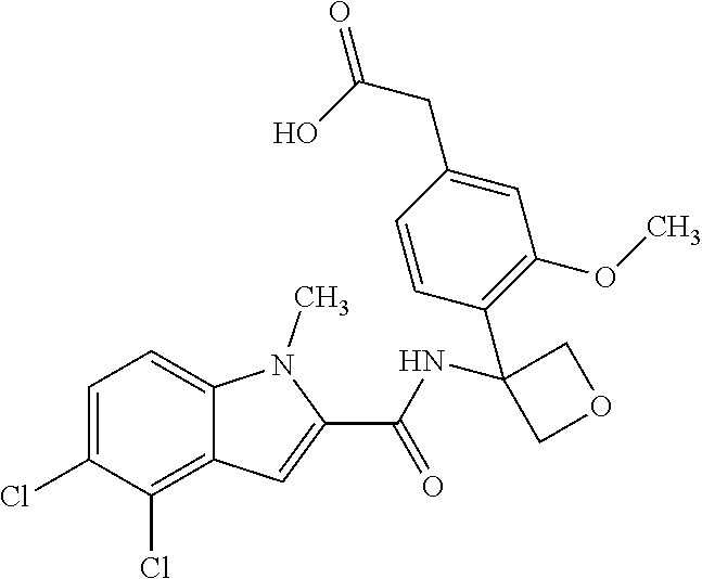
C1=C(Cl)C(Cl)=C2C(=C1)N(C)C(C(=O)NC1(C3=C(OC)C=C(CC(O)=O)C=C3)COC1)=C2
